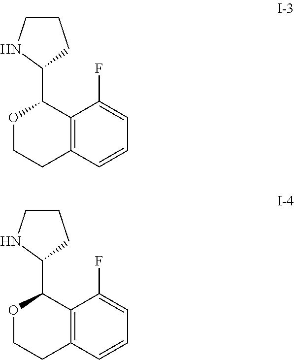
C1(C2OCCC3=C2C(F)=CC=C3)CCCN1.C1(C2OCCC3=C2C(F)=CC=C3)CCCN1
